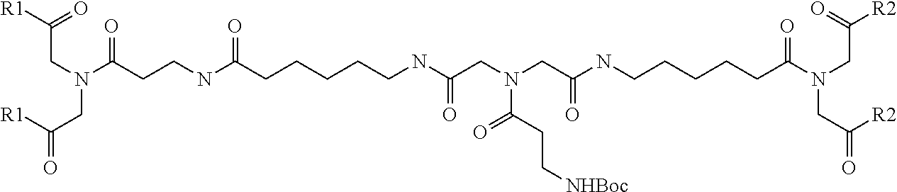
C(N(C(CCNC(CCCCCNC(CN(CC(NCCCCCC(N(CC([R2])=O)CC(=O)[R2])=O)=O)C(CC[NHBoc])=O)=O)=O)=O)CC(=O)[R1])C([R1])=O
